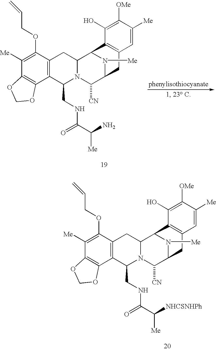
C1([Me])=C(OCC=C)C2=C(C3=C1OCO3)C(CNC(C([NHCSNHPh])[Me])=O)N1C(C2)C2N([Me])C(C1[CN])CC1=C2C(O)=C([OMe])C([Me])=C1.C1([Me])=C(OCC=C)C2=C(C3=C1OCO3)C(CNC(C(N)[Me])=O)N1C(C2)C2N([Me])C(C1[CN])CC1=C2C(O)=C([OMe])C([Me])=C1
